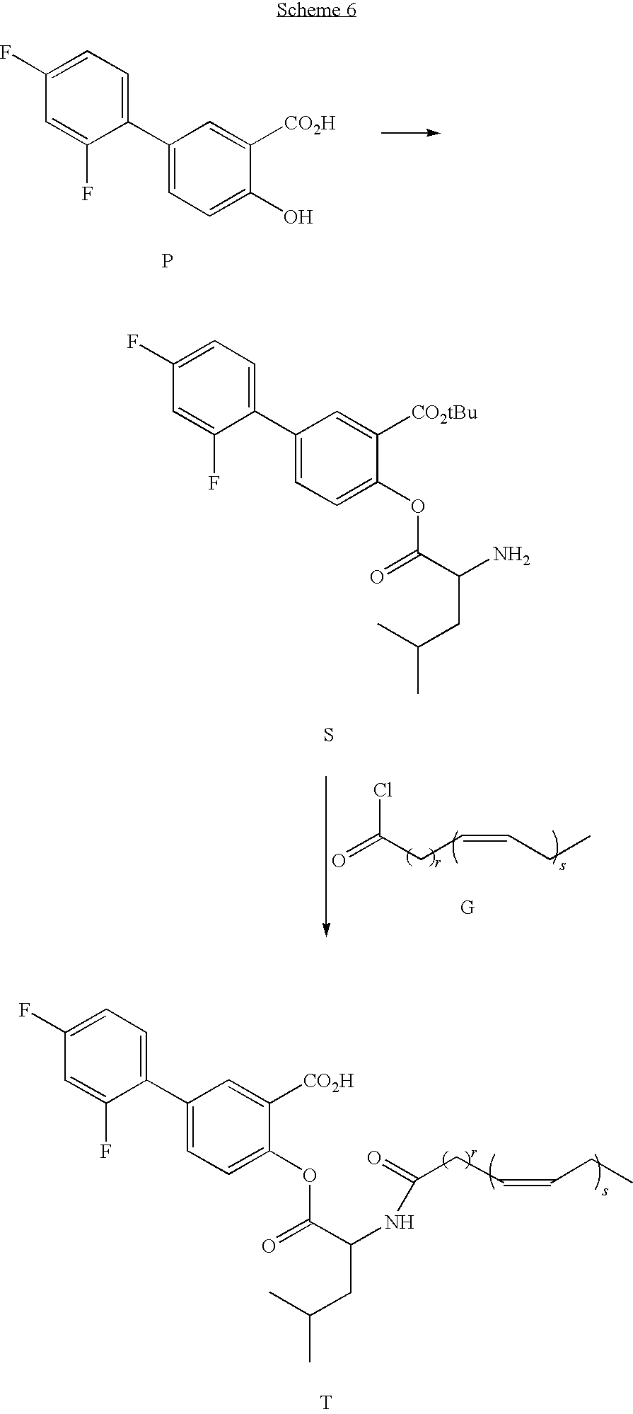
C1(C2=CC=C(F)C=C2F)=CC=C(OC(=O)C(CC(C)C)NC(=O)CC=CCC)C([CO2H])=C1.[T].C1(C2=CC=C(F)C=C2F)=CC=C(O)C([CO2H])=C1.P.O=C(CC=CCC)Cl.[G].S.C1(C2=CC=C(F)C=C2F)=CC=C(OC(=O)C(N)CC(C)C)C([CO2tBu])=C1
